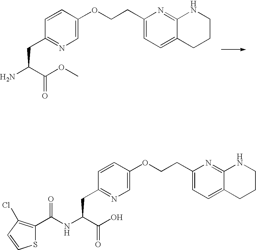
C1(CCOC2=CN=C(CC(N)C(OC)=O)C=C2)=CC=C2C(=N1)NCCC2.C1(CCOC2=CN=C(CC(NC(C3=C(Cl)C=CS3)=O)C(O)=O)C=C2)=CC=C2C(=N1)NCCC2
